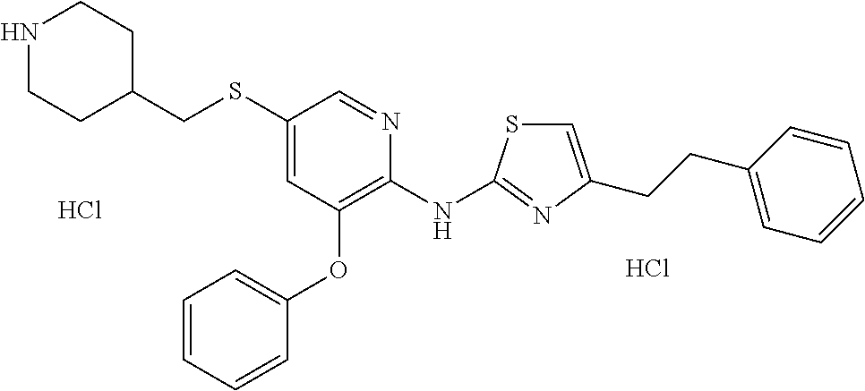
N1CCC(CSC2=CC(OC3=CC=CC=C3)=C(NC3=NC(CCC4=CC=CC=C4)=CS3)N=C2)CC1.Cl.Cl
